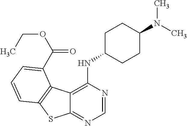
C12=NC=NC(NC3CCC(N(C)C)CC3)=C1C1=C(S2)C=CC=C1C(OCC)=O
